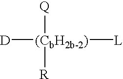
[D][(CbH2b-2)]([L])([Q])[R]
